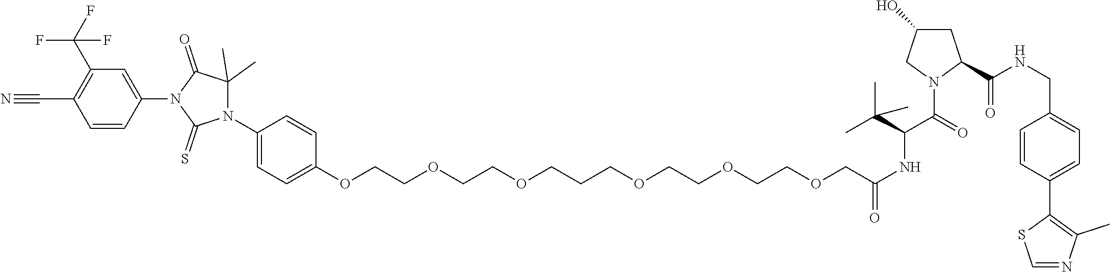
C1(OCCOCCOCCCOCCOCCOCC(NC(C(=O)N2C(C(NCC3=CC=C(C4=C(C)N=CS4)C=C3)=O)CC(O)C2)C(C)(C)C)=O)=CC=C(N2C(C)(C)C(=O)N(C3=CC(C(F)(F)F)=C(C#N)C=C3)C2=S)C=C1
